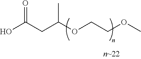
OC(CC(OCCOC)C)=O
